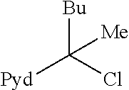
[Bu]C(Cl)([Pyd])[Me]
